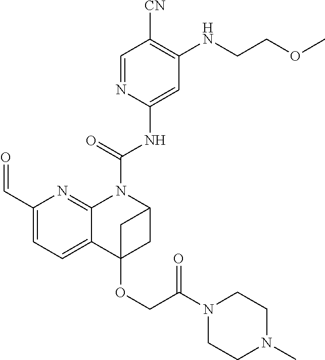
C1(C=O)=CC=C2C(=N1)N(C(NC1=CC(NCCOC)=C([CN])C=N1)=O)C1CC2(OCC(N2CCN(C)CC2)=O)C1
